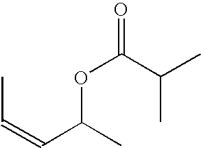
O(C(C(C)C)=O)C(C=CC)C
